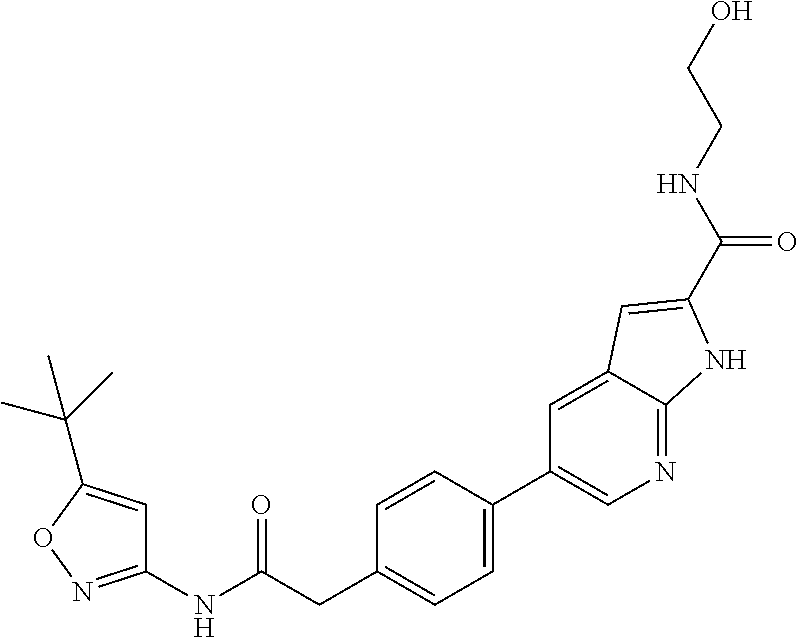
C1=CC(C2=CN=C3C(=C2)C=C(C(NCCO)=O)N3)=CC=C1CC(NC1=NOC(C(C)(C)C)=C1)=O
